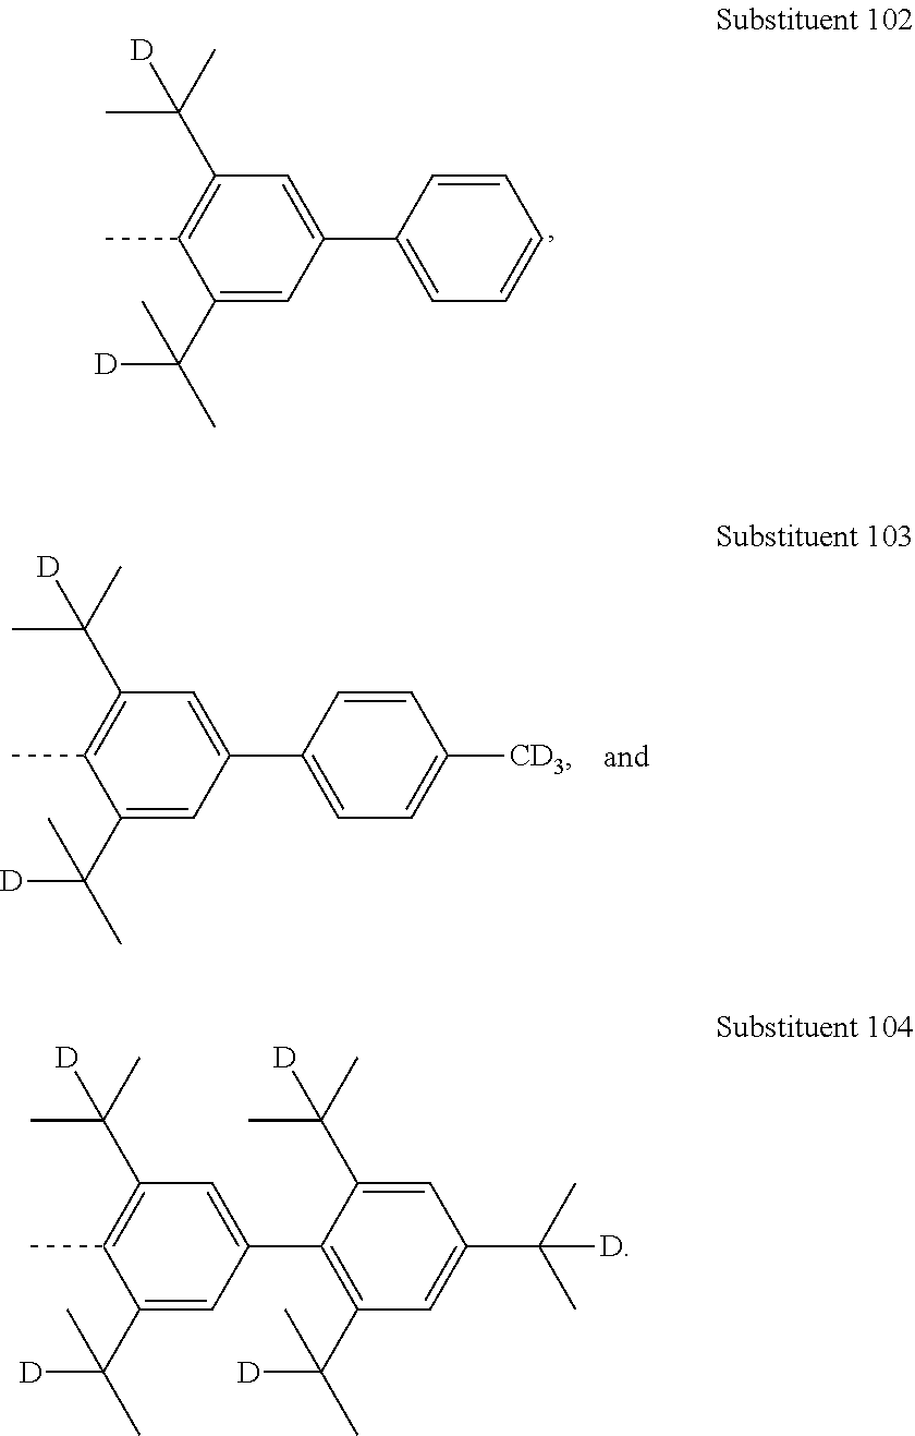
C1(C2=C(C([D])(C)C)C=C(C(C)(C)[D])C=C2C(C)(C)[D])=CC(C(C)(C)[D])=C(C)C(C(C)([D])C)=C1.C1(C2=CC=CC=C2)=CC(C(C)(C)[D])=C(C)C(C(C)([D])C)=C1.C1(C2=CC=C([CD3])C=C2)=CC(C(C)(C)[D])=C(C)C(C(C)([D])C)=C1
